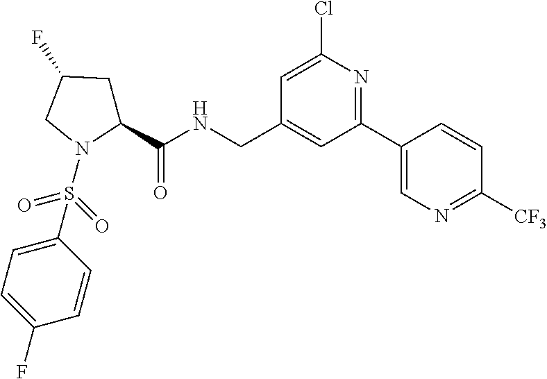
C1=C(Cl)N=C(C2=CN=C([CF3])C=C2)C=C1CNC(C1CC(F)CN1S(C1=CC=C(F)C=C1)(=O)=O)=O
